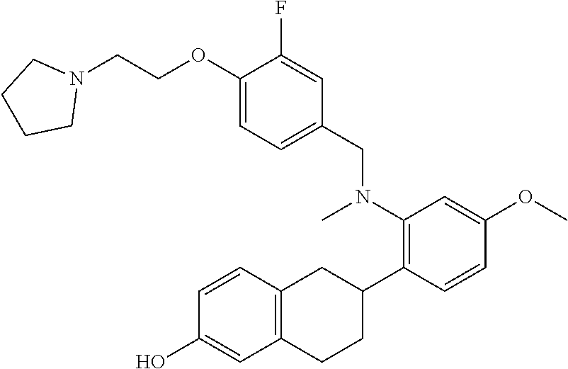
N1(CCOC2=CC=C(CN(C3=C(C4CC5=C(CC4)C=C(O)C=C5)C=CC(OC)=C3)C)C=C2F)CCCC1
